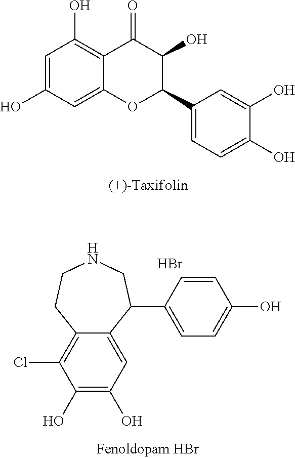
C1=C(O)C=C2C(=C1O)C(=O)C(O)C(C1=CC=C(O)C(O)=C1)O2.C1=C2C(=C(Cl)C(O)=C1O)CCNCC2C1=CC=C(O)C=C1.Br
